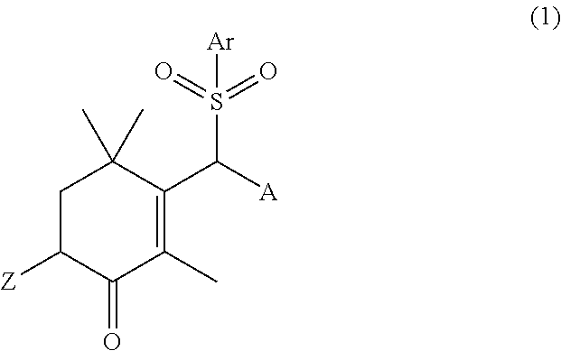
C(S(=O)(=O)[Ar])([A])C1=C(C)C(=O)C([Z])CC1(C)C
